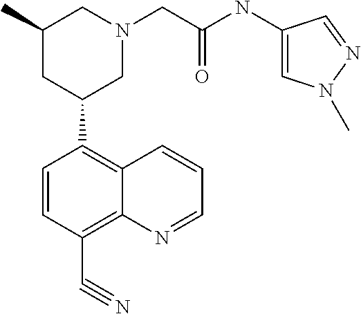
C1=CC(C#N)=C2C(=C1C1CN(CC(=O)NC3=CN(C)N=C3)CC(C)C1)C=CC=N2
